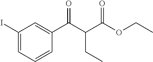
C1(I)=CC=CC(C(C(C(OCC)=O)CC)=O)=C1
